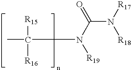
CC([R15])([R16])N(C(=O)N([R17])[R18])[R19]
